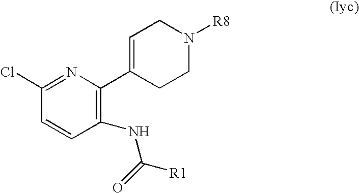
C1=C(C2=C(NC(=O)[R1])C=CC(Cl)=N2)CCN([R8])C1
